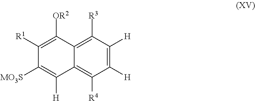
C1([H])=C([H])C([R3])=C2C(=C1[R4])C([H])=C([MO3S])C([R1])=C2[OR2]
